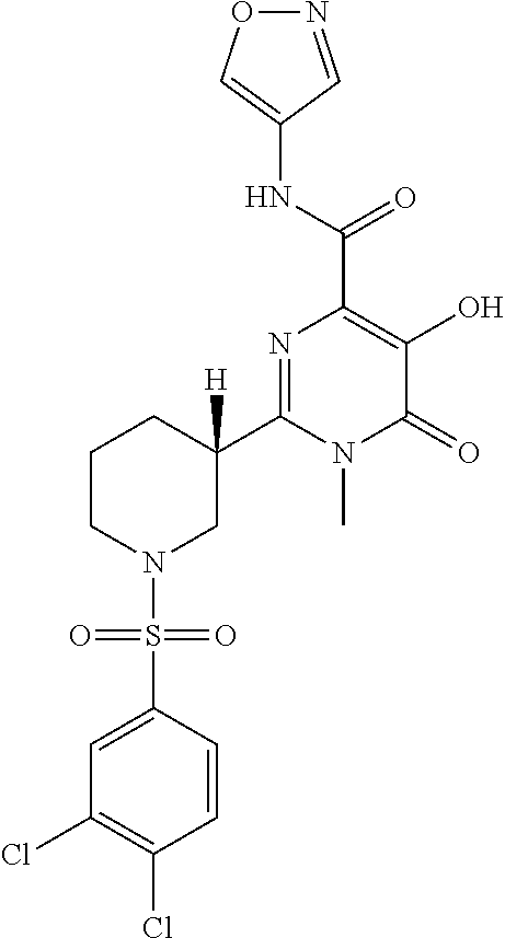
N1=CC(NC(C2=C(O)C(=O)N(C)C(C3([H])CCCN(S(=O)(=O)C4=CC(Cl)=C(Cl)C=C4)C3)=N2)=O)=CO1
